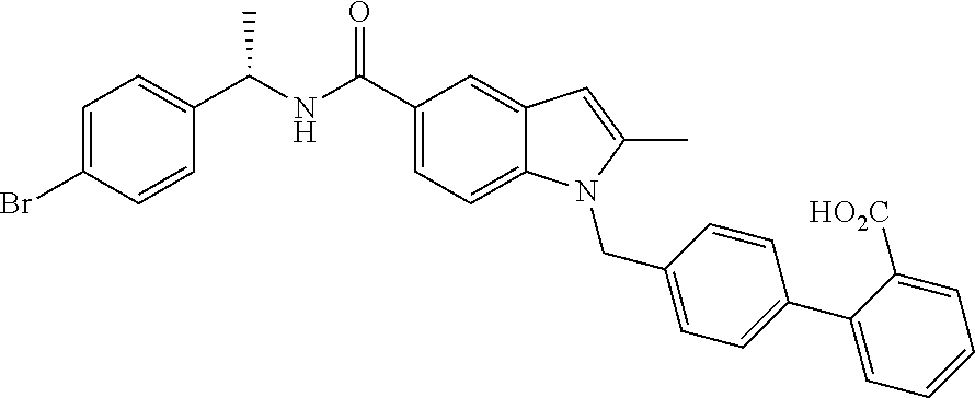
C1=C(Br)C=CC(C(NC(C2=CC=C3C(=C2)C=C(C)N3CC2=CC=C(C3=CC=CC=C3[HO2C])C=C2)=O)C)=C1
